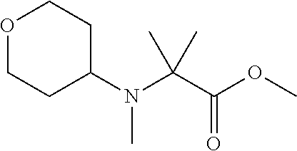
O1CCC(N(C(C(OC)=O)(C)C)C)CC1
